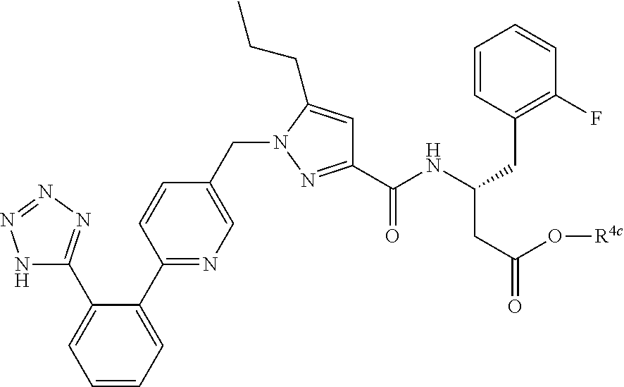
N1C(C2=CC=CC=C2C2=NC=C(CN3N=C(C(NC(CC4=C(F)C=CC=C4)CC(O[R4c])=O)=O)C=C3CCC)C=C2)=NN=N1
